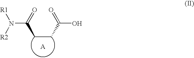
C(CC(=O)O)C(N([R2])[R1])=O
